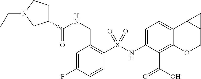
C(C1=C(S(NC2=CC=C3C(=C2C(O)=O)OCC2C3C2)(=O)=O)C=CC(F)=C1)NC(C1CCN(CC)C1)=O
